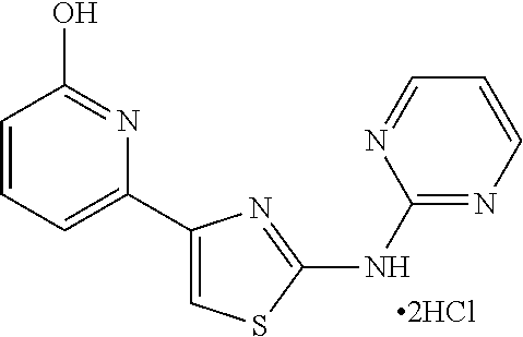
C1(C2=CC=CC(O)=N2)=CSC(NC2=NC=CC=N2)=N1.[2HCl]
